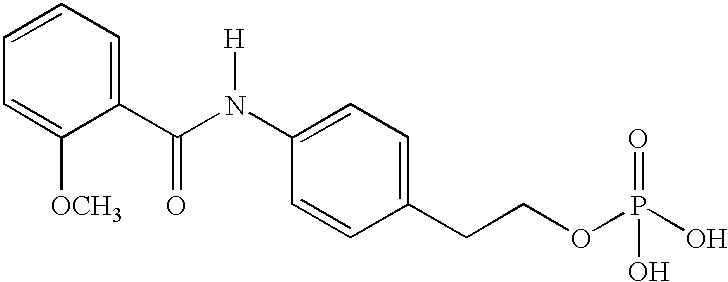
C1=CC=C([OCH3])C(C(N(C2=CC=C(CCOP(O)(=O)O)C=C2)[H])=O)=C1
